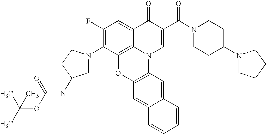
C1(F)=C(N2CC(NC(=O)OC(C)(C)C)CC2)C2=C3C(=C1)C(=O)C(C(N1CCC(N4CCCC4)CC1)=O)=CN3C1=C(O2)C=C2C(=C1)C=CC=C2
